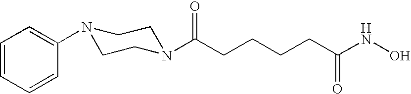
C1=CC=CC(N2CCN(C(CCCCC(NO)=O)=O)CC2)=C1
